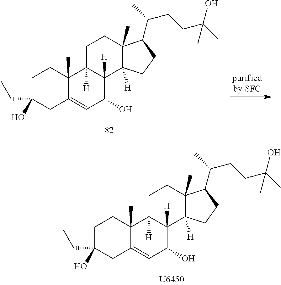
C1C(CC)(O)CC2=CC(O)C3([H])C([H])(C2(C)C1)CCC1(C)C3([H])CCC1C(C)CCC(C)(O)C.C1C(CC)(O)CC2=CC(O)C3([H])C([H])(C2(C)C1)CCC1(C)C3([H])CCC1C(C)CCC(C)(O)C
